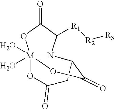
[M]123(O)(O)N(C([R1][R2][R3])C(=O)O1)C(CC(=O)O2)C(=O)O3
